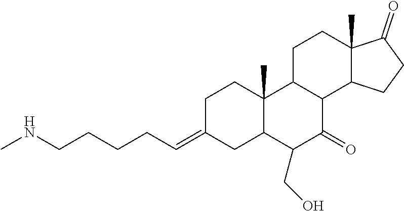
C1C(=CCCCCNC)CC2C(C)(C1)C1C(C(=O)C2CO)C2C(C)(CC1)C(=O)CC2
